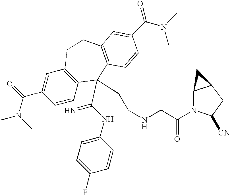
CN(C(C1=CC2=C(C=C1)C(C(NC1=CC=C(F)C=C1)=N)(CCNCC(N1C3C(CC1[CN])C3)=O)C1=C(CC2)C=C(C(N(C)C)=O)C=C1)=O)C
